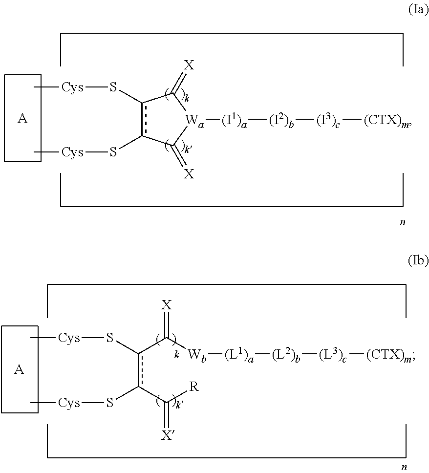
C[Cys]Sc1c(S[Cys]C)C(=[X])[Wa]([(I1)a][(I2)b][(I3)c][(CTX)m])C1=[X].[A].[A].C[Cys]Sc(c(C([R])=[X])S[Cys]C)C([Wb][(L1)a][(L2)b][(L3)c][(CTX)m])=[X]
